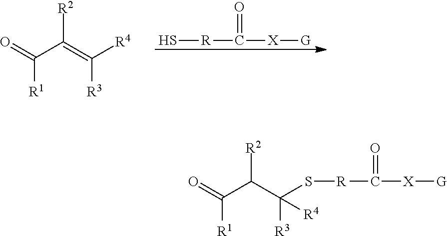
S[R]C([X][G])=O.[R1]C(=O)C(=C([R4])[R3])[R2].[R1]C(=O)C(C([R3])(S[R]C([X][G])=O)[R4])[R2]
